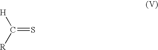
C(=S)([R])[H]
